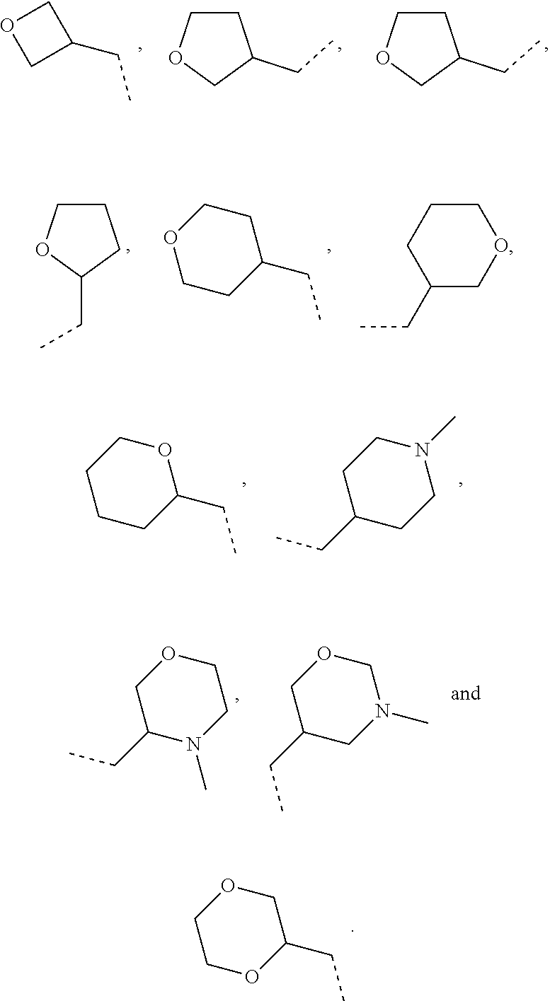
C1COC(CC)CO1.C1(CC)COC1.C1COCC1CC.C1COCC1CC.C1COC(CC)C1.O1CCC(CC)CC1.C1C(CC)COCC1.C1CCC(CC)OC1.C1C(CC)CCN(C)C1.C1C(CC)N(C)CCO1.C1C(CC)CN(C)CO1
